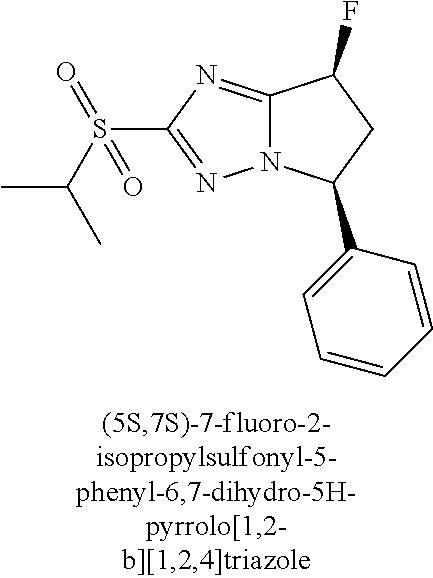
C12=NC(S(C(C)C)(=O)=O)=NN1C(C1=CC=CC=C1)CC2F
